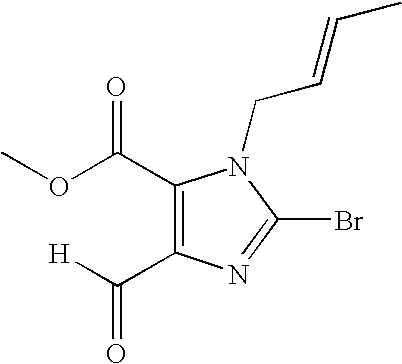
C1(C(OC)=O)=C(C([H])=O)N=C(Br)N1CC=CC
